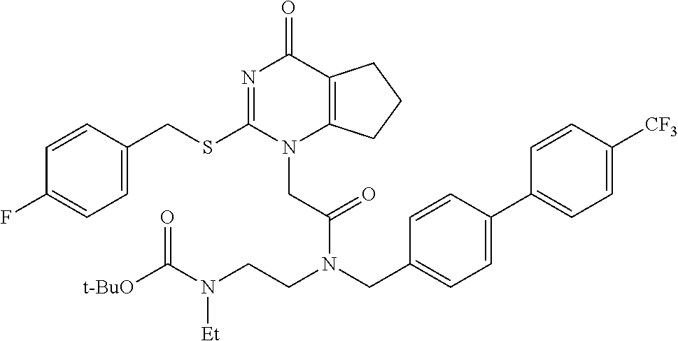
C1=CC(CSC2=NC(=O)C3=C(N2CC(=O)N(CC2=CC=C(C4=CC=C([CF3])C=C4)C=C2)CCN(C([t-BuO])=O)[Et])CCC3)=CC=C1F
